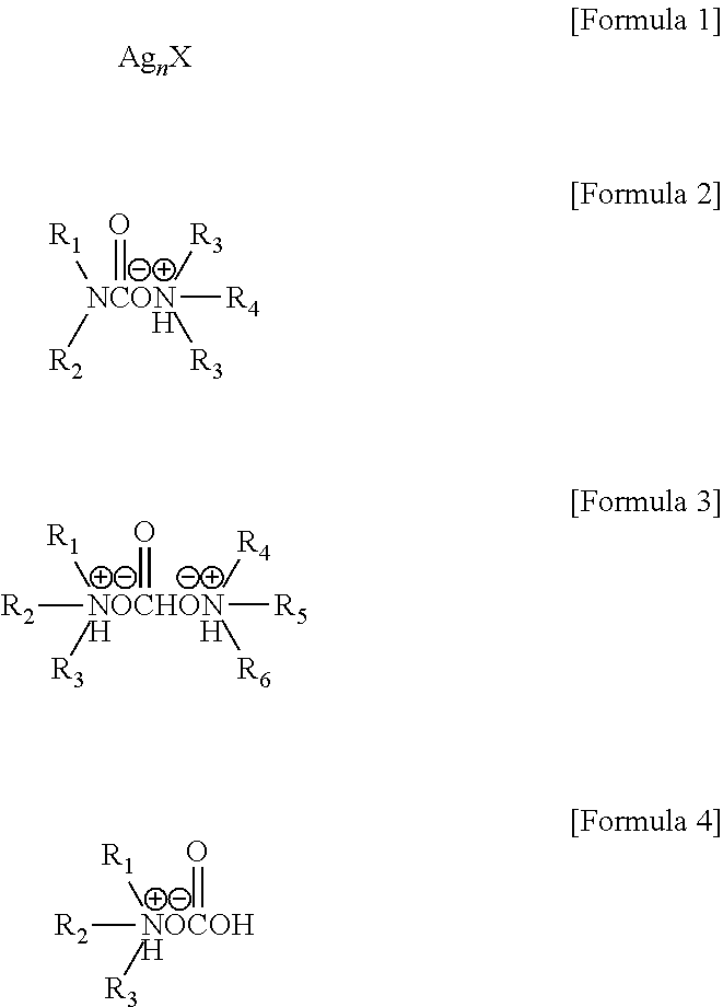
[NCON]([R2])([R1])([R4])(=O)([R3])[R3].[H].[NOCOH]([R2])([R1])([R3])=O.[H].[NOCHON]([R6])([R5])([R4])([R2])([R1])([R3])=O.[H].[H]
